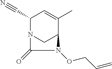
C(C1N2CC(C(C)=C1)N(OCC=C)C2=O)#N
